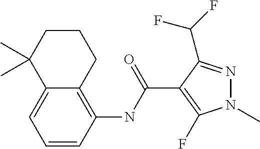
C1=CC(NC(C2=C(F)N(C)N=C2C(F)F)=O)=C2C(=C1)C(C)(C)CCC2
